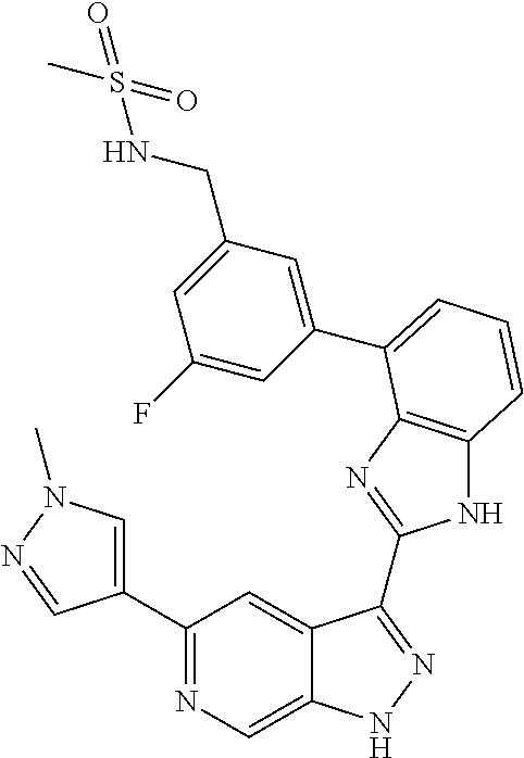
C1(C2=NC=C3C(=C2)C(C2=NC4=C(N2)C=CC=C4C2=CC(CNS(C)(=O)=O)=CC(F)=C2)=NN3)=CN(C)N=C1
